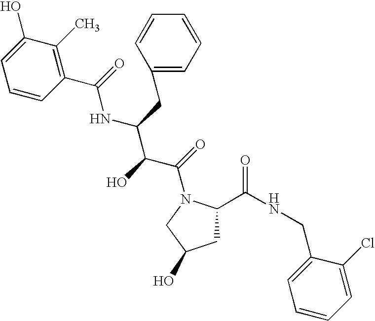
C1C(C(NCC2=CC=CC=C2Cl)=O)N(C(=O)C(C(NC(=O)C2=C(C)C(O)=CC=C2)CC2=CC=CC=C2)O)CC1O
